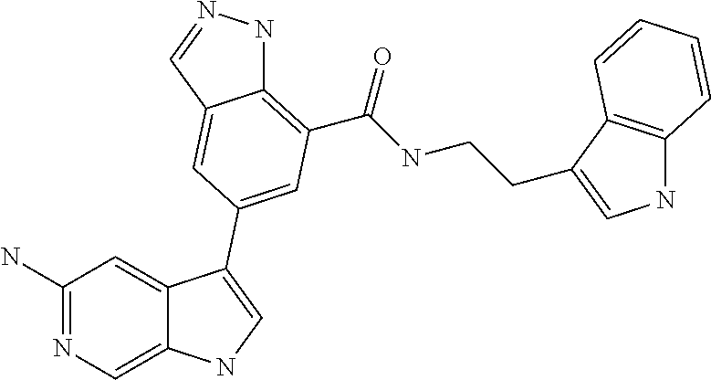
C1(N)=NC=C2C(=C1)C(C1=CC(C(=O)NCCC3=CNC4=C3C=CC=C4)=C3NN=CC3=C1)=CN2
